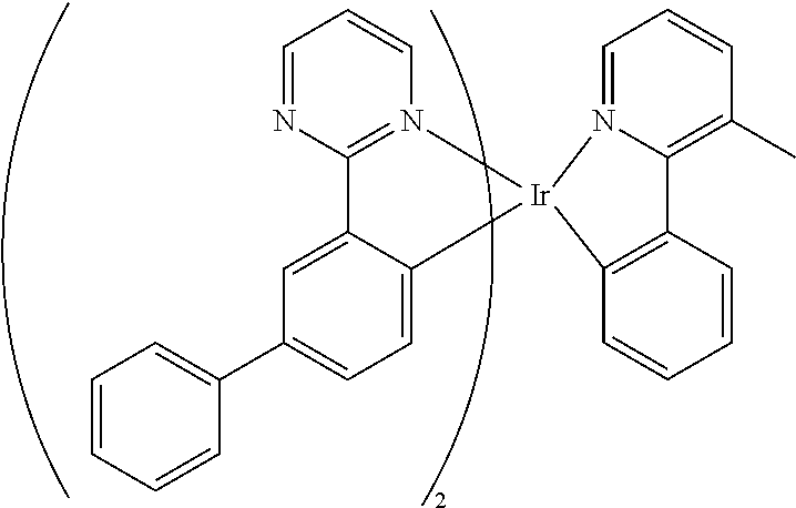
C1=CC=CC(C2=CC=C3C(=C2)C2=N(C=CC=N2)[Ir]32N3=CC=CC(C)=C3C3=C2C=CC=C3)=C1
